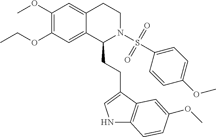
C1(OC)=C(OCC)C=C2C(=C1)CCN(S(=O)(=O)C1=CC=C(OC)C=C1)C2CCC1=CNC2=C1C=C(OC)C=C2
